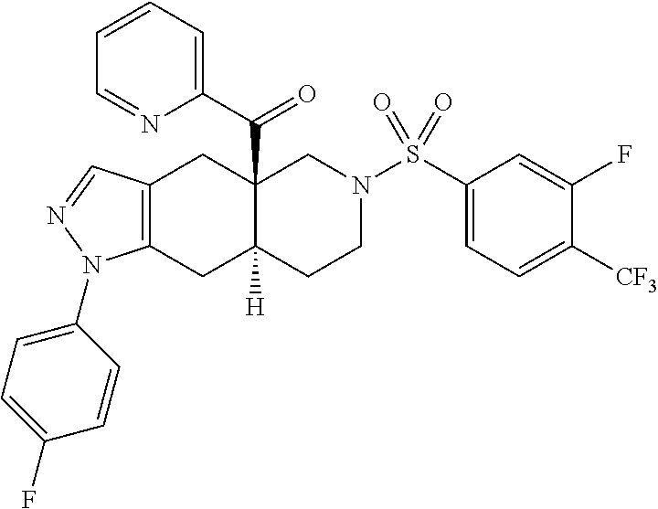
C1(N2C3=C(C=N2)CC2(C(C4=CC=CC=N4)=O)C([H])(C3)CCN(S(C3=CC=C([CF3])C(F)=C3)(=O)=O)C2)=CC=C(F)C=C1
